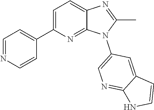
C1(C)=NC2=CC=C(C3=CC=NC=C3)N=C2N1C1=CN=C2C(=C1)C=CN2
